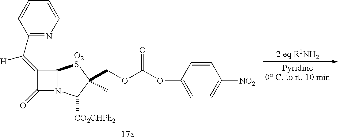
C12N(C([CO2CHPh2])C(COC(OC3=CC=C([NO2])C=C3)=O)(C)[O2S]1)C(=O)C2=C([H])C1=NC=CC=C1
